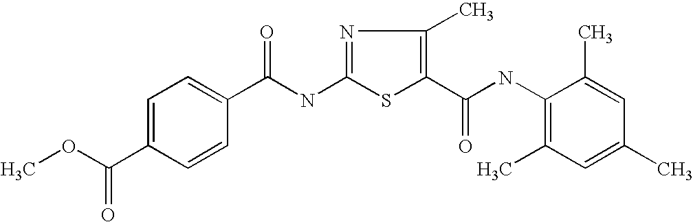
N1=C(NC(C2=CC=C(C(OC)=O)C=C2)=O)SC(C(NC2=C(C)C=C(C)C=C2C)=O)=C1C
